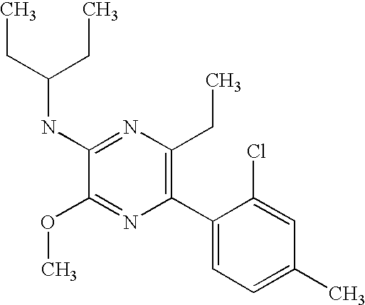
C1(NC(CC)CC)=NC(CC)=C(C2=CC=C(C)C=C2Cl)N=C1OC
